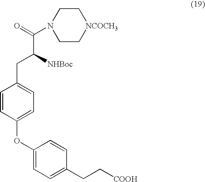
C(C([NHBoc])CC1=CC=C(OC2=CC=C(CC[COOH])C=C2)C=C1)(=O)N1CC[NCOCH3]CC1
